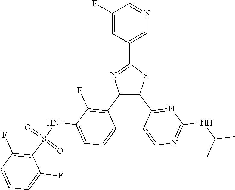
C1(C2=CN=CC(F)=C2)=NC(C2=C(F)C(NS(C3=C(F)C=CC=C3F)(=O)=O)=CC=C2)=C(C2=NC(NC(C)C)=NC=C2)S1
